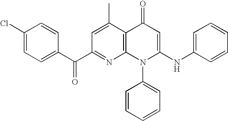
C1(C(C2=CC=C(Cl)C=C2)=O)=NC2=C(C(C)=C1)C(=O)C=C(NC1=CC=CC=C1)N2C1=CC=CC=C1
